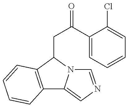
C12=C(C(CC(C3=CC=CC=C3Cl)=O)N3C1=CN=C3)C=CC=C2
